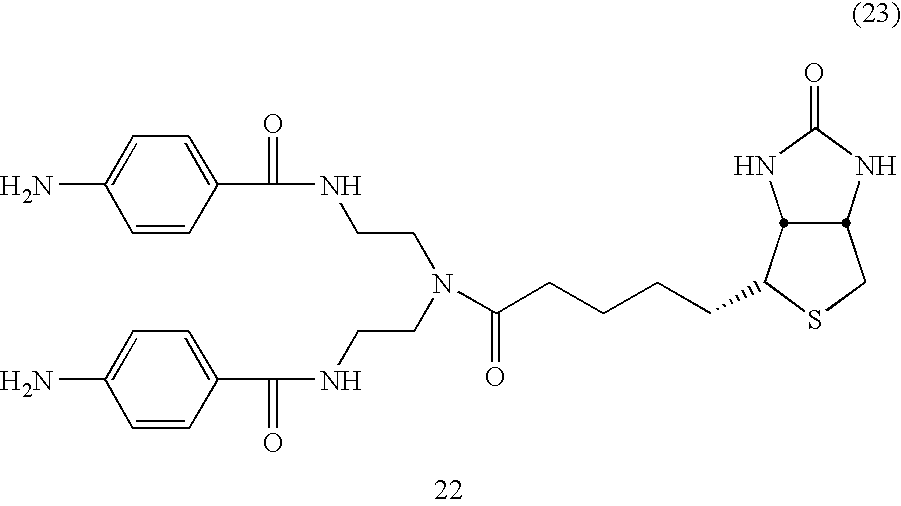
C1=CC(C(NCCN(CCNC(C2=CC=C(N)C=C2)=O)C(CCCCC2SCC3NC(=O)NC23)=O)=O)=CC=C1N
